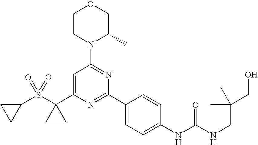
C1=C(C2(S(C3CC3)(=O)=O)CC2)N=C(C2=CC=C(NC(NCC(CO)(C)C)=O)C=C2)N=C1N1C(C)COCC1
